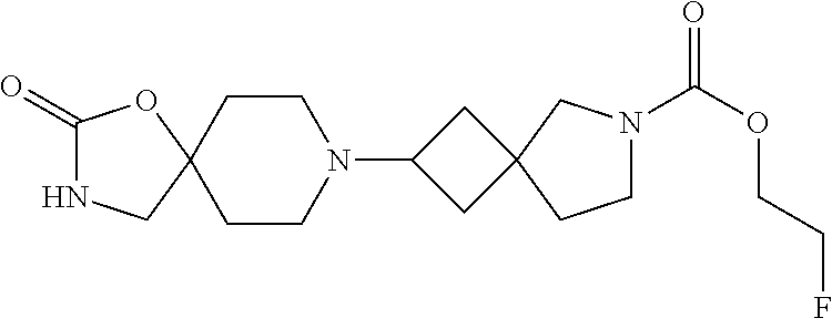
C1(=O)NCC2(O1)CCN(C1CC3(C1)CN(C(OCCF)=O)CC3)CC2
